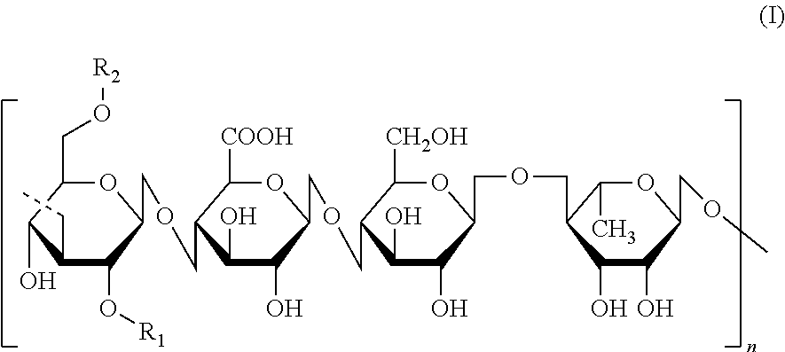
C1(CC)C(O[R1])C(COCC2C(O)C(O)C(COCC3C(O)C(O)C(COCC4C(O)C(O)C(COC)OC4C)OC3[CH2OH])OC2[COOH])OC(CO[R2])C1O
